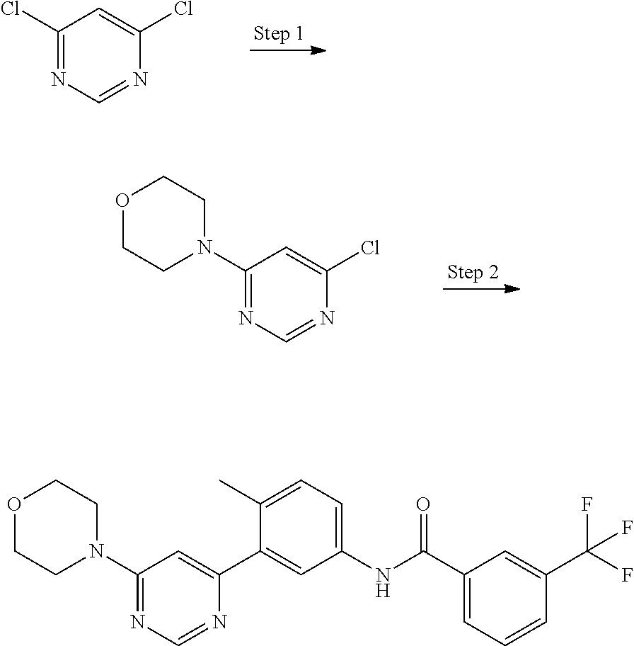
C1(Cl)=NC=NC(Cl)=C1.C1(N2CCOCC2)=NC=NC(Cl)=C1.C1(N2CCOCC2)=NC=NC(C2=CC(NC(C3=CC=CC(C(F)(F)F)=C3)=O)=CC=C2C)=C1
